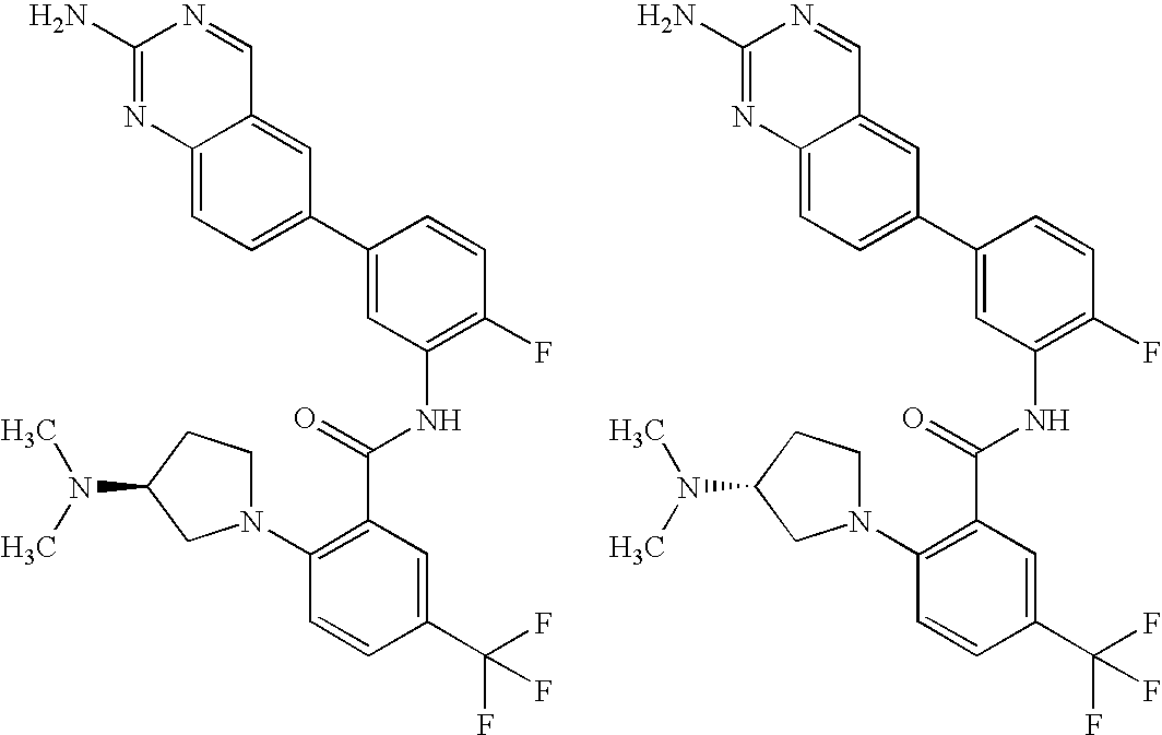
C1(N)=NC2=CC=C(C3=CC(NC(C4=C(N5CCC(N(C)C)C5)C=CC(C(F)(F)F)=C4)=O)=C(F)C=C3)C=C2C=N1.C1(N)=NC2=CC=C(C3=CC(NC(C4=C(N5CCC(N(C)C)C5)C=CC(C(F)(F)F)=C4)=O)=C(F)C=C3)C=C2C=N1
